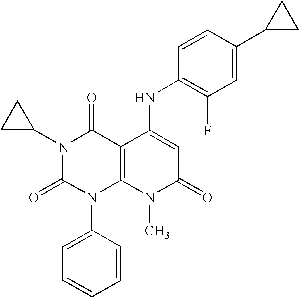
N1(C2CC2)C(=O)N(C2=CC=CC=C2)C2=C(C1=O)C(NC1=C(F)C=C(C3CC3)C=C1)=CC(=O)N2C
